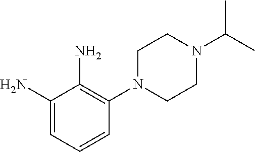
C1N(C2=C(N)C(N)=CC=C2)CCN(C(C)C)C1
